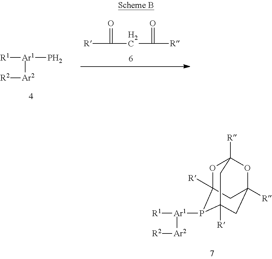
[R1][Ar1](P)[Ar2][R2].[R]C(=O)CC(=O)[R].O1C2([R])CC3([R])OC1([R])CC([R])(C3)P2[Ar1]([R1])[Ar2][R2]
